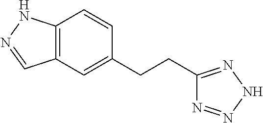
C12=C(C=C(CCC3=NNN=N3)C=C1)C=NN2
